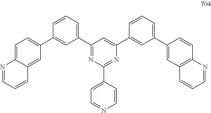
C1=C2C(=CC(C3=CC(C4=NC(C5=CC=NC=C5)=NC(C5=CC(C6=CC7=C(C=C6)N=CC=C7)=CC=C5)=C4)=CC=C3)=C1)C=CC=N2
